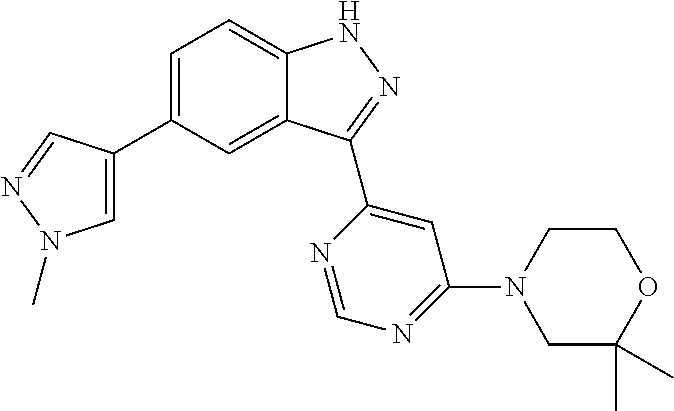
C1=C(C2=CN(C)N=C2)C=C2C(=C1)NN=C2C1=CC(N2CC(C)(C)OCC2)=NC=N1
